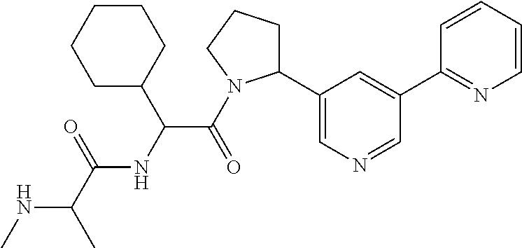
N(C(C)C(=O)NC(C(=O)N1C(C2=CN=CC(C3=NC=CC=C3)=C2)CCC1)C1CCCCC1)C
